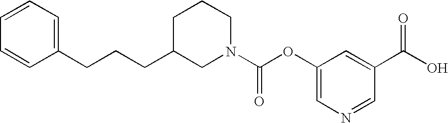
C(CCC1CN(C(OC2=CN=CC(C(O)=O)=C2)=O)CCC1)C1=CC=CC=C1
